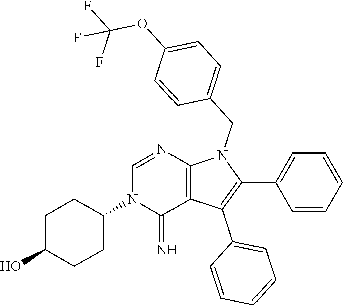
C1(C2=CC=CC=C2)=C(C2=CC=CC=C2)C2=C(N1CC1=CC=C(OC(F)(F)F)C=C1)N=CN(C1CCC(O)CC1)C2=N
